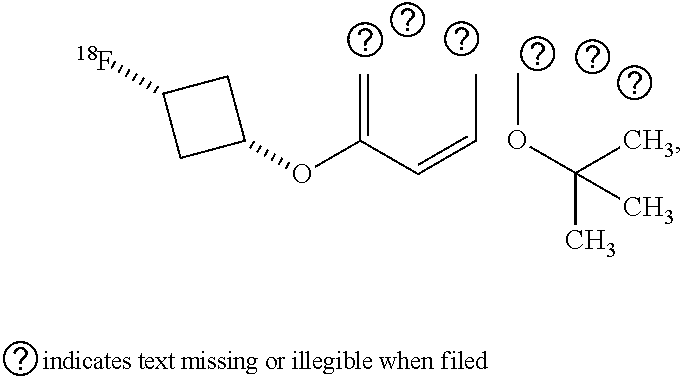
C=C(C=CC)OC1CC([18F])C1.COC(C)(C)C
